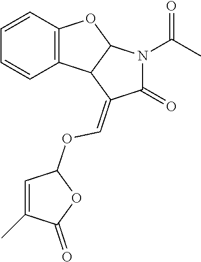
C12=C(C=CC=C1)OC1C2C(=COC2C=C(C)C(=O)O2)C(=O)N1C(C)=O
